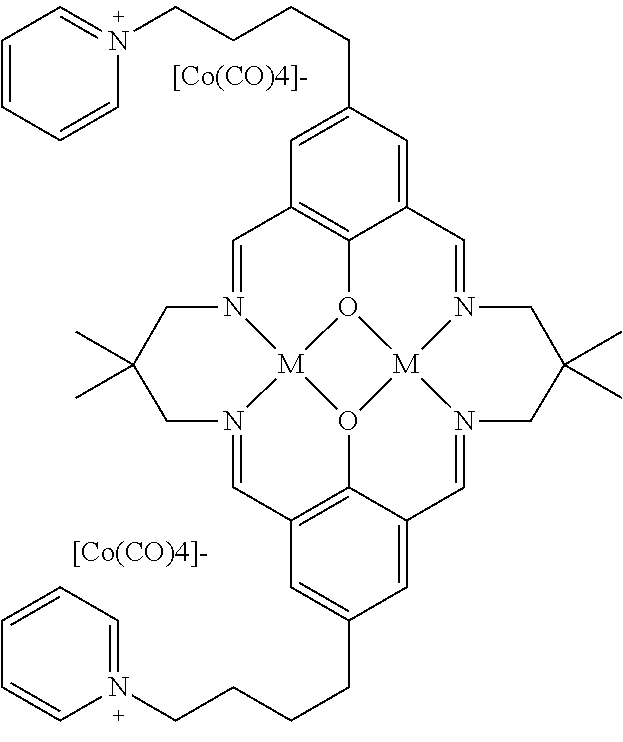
[[Co(CO)4]-].C1=N2[M]34O5C6=C1C=C(CCCCN1=CC=CC=C1)C=C6C=N1[M]56O3C3=C(C=N4CC(C)(C)C2)C=C(CCCCN2=CC=CC=C2)C=C3C=N6CC(C)(C)C1.[[Co(CO)4]-]
